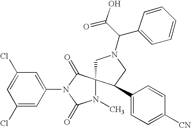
C1N(C(C2=CC=CC=C2)C(O)=O)CC(C2=CC=C([CN])C=C2)C12N(C)C(=O)N(C1=CC(Cl)=CC(Cl)=C1)C2=O
